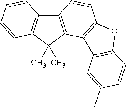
C12=C(C(C)(C)C3=C1C=CC=C3)C1=C(C=C2)OC2=C1C=C(C)C=C2
